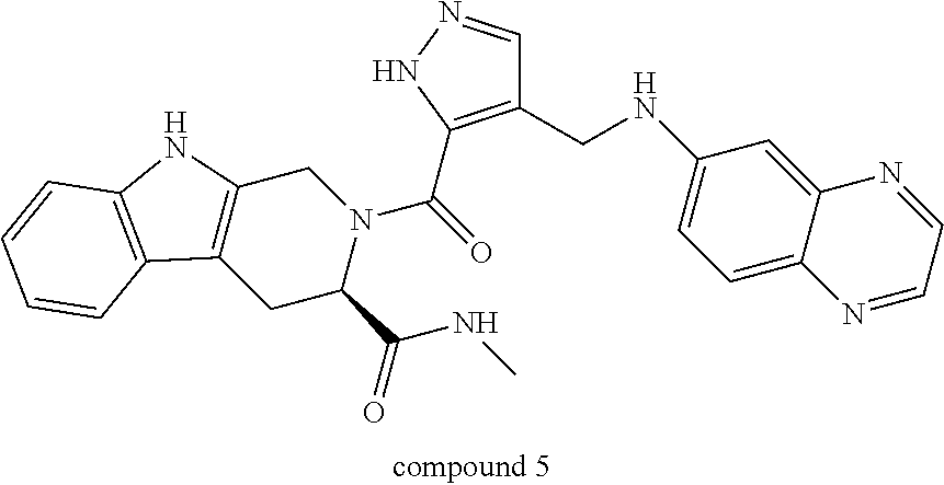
C1(CNC2=CC=C3C(=C2)N=CC=N3)=C(C(=O)N2CC3=C(CC2C(=O)NC)C2=C(N3)C=CC=C2)NN=C1
